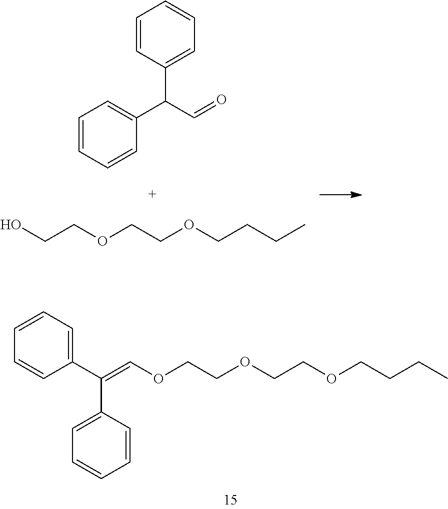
C1=CC=C(C(C2=CC=CC=C2)=COCCOCCOCCCC)C=C1.C1=CC=CC(C(C=O)C2=CC=CC=C2)=C1.OCCOCCOCCCC
